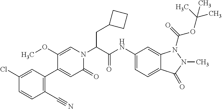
C1(CC(N2C=C(OC)C(C3=C(C#N)C=CC(Cl)=C3)=CC2=O)C(NC2=CC=C3C(=C2)N(C(=O)OC(C)(C)C)N(C)C3=O)=O)CCC1
